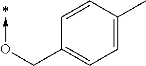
C1=C(C)C=CC(CO->C)=C1
